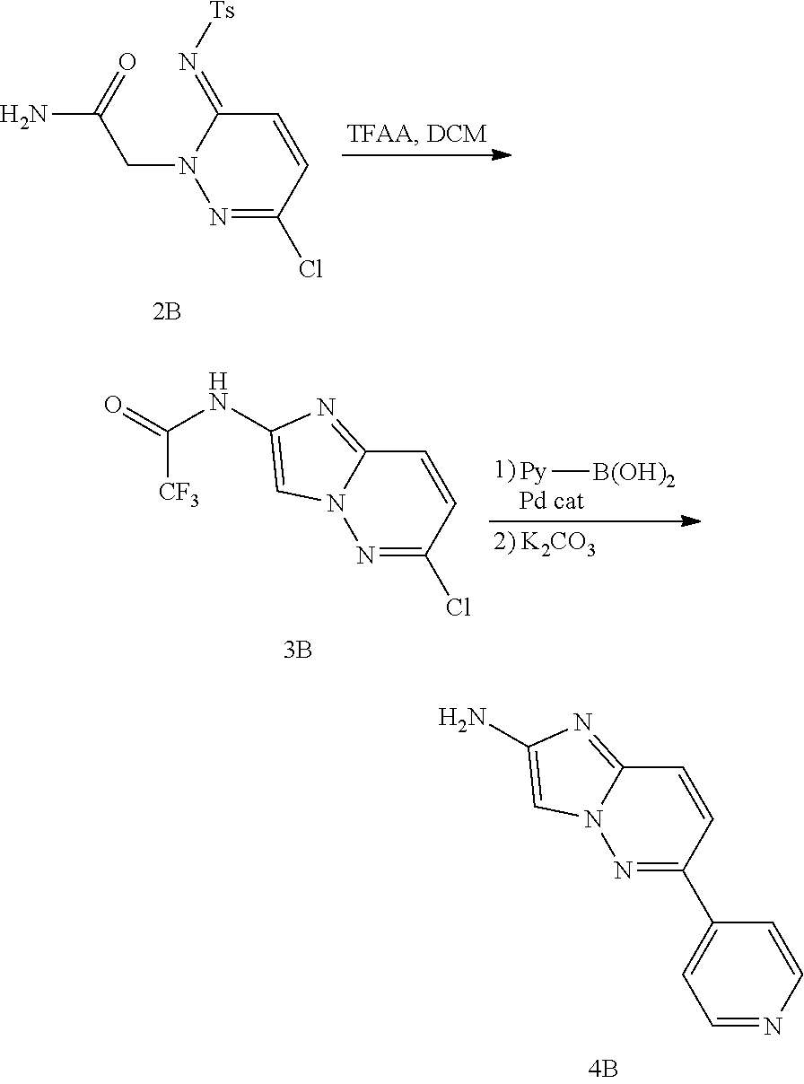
C1(C2=CC=NC=C2)=NN2C(=NC(N)=C2)C=C1.C1(Cl)=NN(CC(N)=O)C(=N[Ts])C=C1.[Py][B(OH)2].C1(Cl)=NN2C(=NC(NC(=O)[CF3])=C2)C=C1
